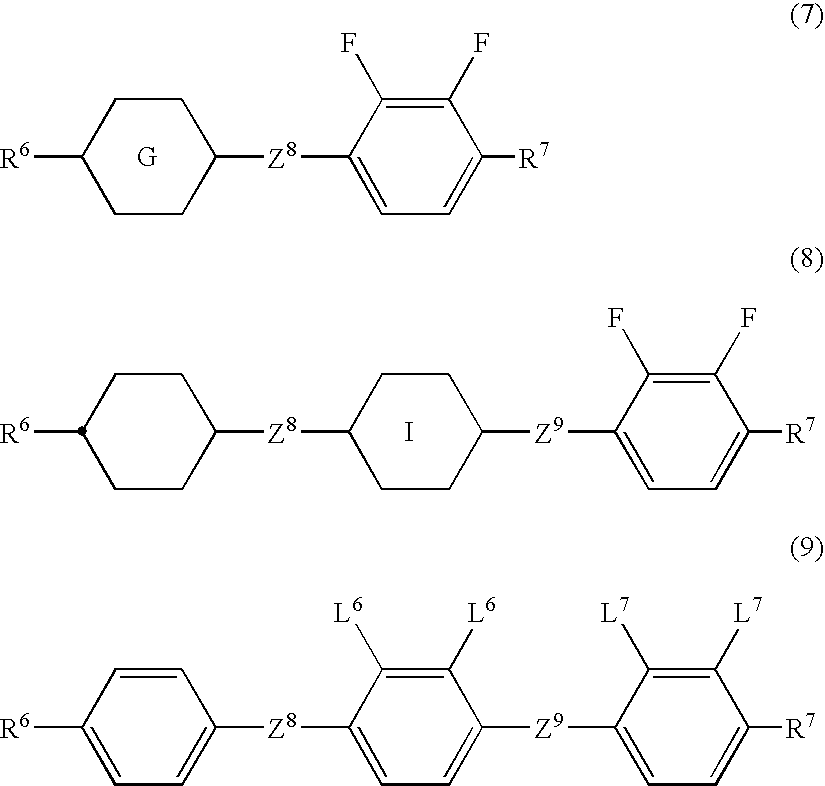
C1([Z8]C2CCC([R6])CC2)=CC=C([R7])C(F)=C1F.C1([Z9]C2CCC([Z8]C3CCC([R6])CC3)CC2)=CC=C([R7])C(F)=C1F.I.C1([Z9]C2=CC=C([Z8]C3=CC=C([R6])C=C3)C([L6])=C2[L6])=CC=C([R7])C([L7])=C1[L7]
